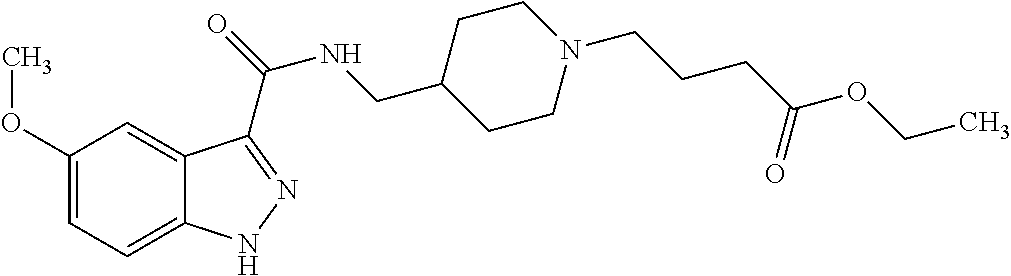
C12=CC(OC)=CC=C1NN=C2C(=O)NCC1CCN(CCCC(OCC)=O)CC1
